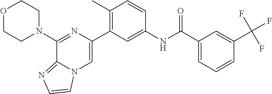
O1CCN(C2=NC(C3=C(C)C=CC(NC(C4=CC=CC(C(F)(F)F)=C4)=O)=C3)=CN3C2=NC=C3)CC1
